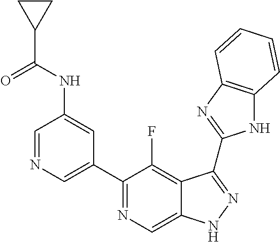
C1=NC=C(C2=NC=C3C(=C2F)C(C2=NC4=C(N2)C=CC=C4)=NN3)C=C1NC(C1CC1)=O
